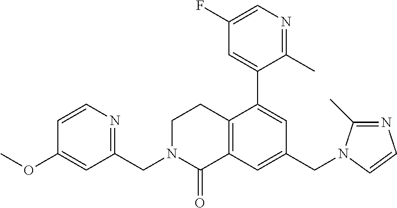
C1(CN2C(C)=NC=C2)=CC2=C(C(C3=CC(F)=CN=C3C)=C1)CCN(CC1=NC=CC(OC)=C1)C2=O
